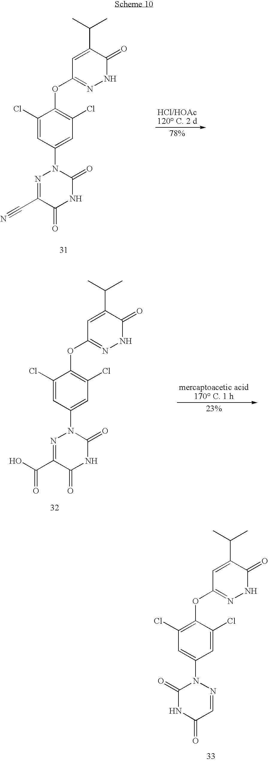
C1(Cl)=CC(N2N=C(C(=O)O)C(=O)NC2=O)=CC(Cl)=C1OC1=NNC(=O)C(C(C)C)=C1.C1(Cl)=CC(N2N=C(C#N)C(=O)NC2=O)=CC(Cl)=C1OC1=NNC(=O)C(C(C)C)=C1.C1(Cl)=C(OC2=NNC(=O)C(C(C)C)=C2)C(Cl)=CC(N2C(=O)NC(=O)C=N2)=C1
